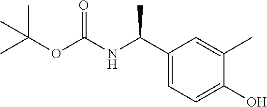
C1(C(NC(OC(C)(C)C)=O)C)=CC=C(O)C(C)=C1
